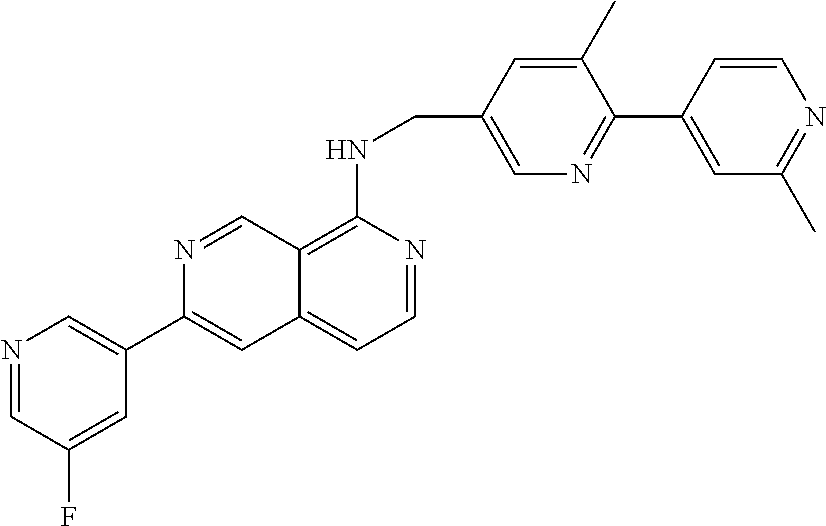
C1=C(C2=CC3=CC=NC(NCC4=CN=C(C5=CC(C)=NC=C5)C(C)=C4)=C3C=N2)C=C(F)C=N1
